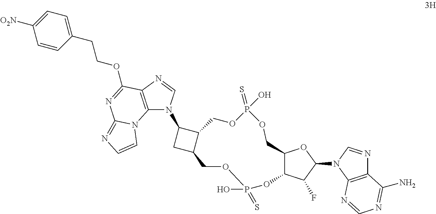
C12=C(N=CN1C1CC3C1COP(=S)(O)OCC1C(C(F)C(N4C5=C(N=C4)C(N)=NC=N5)O1)OP(=S)(O)OC3)C(OCCC1=CC=C([O2N])C=C1)=NC1=NC=CN21
